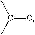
C(=O)(C)C
